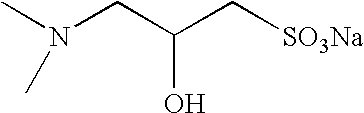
N(CC(C[SO3Na])O)(C)C
